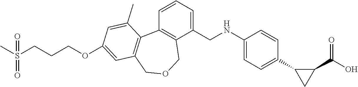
C1(CNC2=CC=C(C3CC3C(=O)O)C=C2)=CC=CC2=C1COCC1=C2C(C)=CC(OCCCS(C)(=O)=O)=C1
